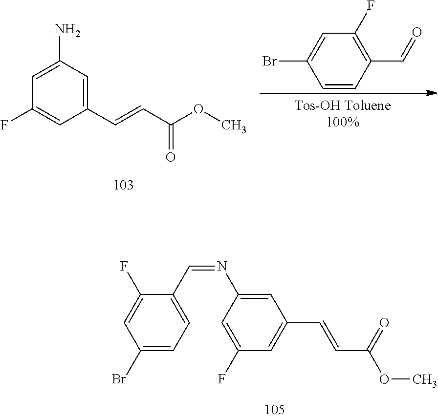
C1=CC(C=O)=C(F)C=C1Br.C1(C=CC(OC)=O)=CC(N)=CC(F)=C1.C1(Br)=CC=C(C=NC2=CC(C=CC(OC)=O)=CC(F)=C2)C(F)=C1
